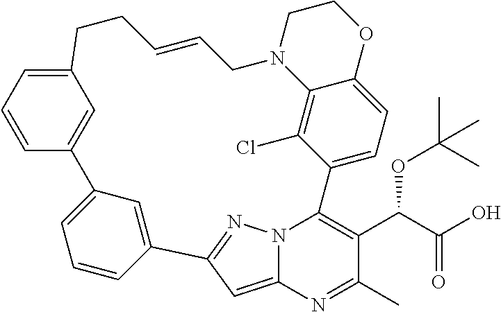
C1=C2N3N=C1C1=CC(=CC=C1)C1=CC(=CC=C1)CCC=CCN1C4=C(Cl)C(=CC=C4OCC1)C3=C(C(C(O)=O)OC(C)(C)C)C(C)=N2
